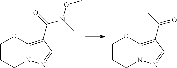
C12=C(C(N(C)OC)=O)C=NN1CCCO2.C12=C(C(=O)C)C=NN1CCCO2
